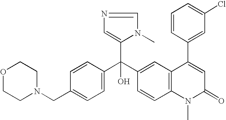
C1=C(CN2CCOCC2)C=CC(C(C2=CC3=C(C=C2)N(C)C(=O)C=C3C2=CC(Cl)=CC=C2)(C2=CN=CN2C)O)=C1
